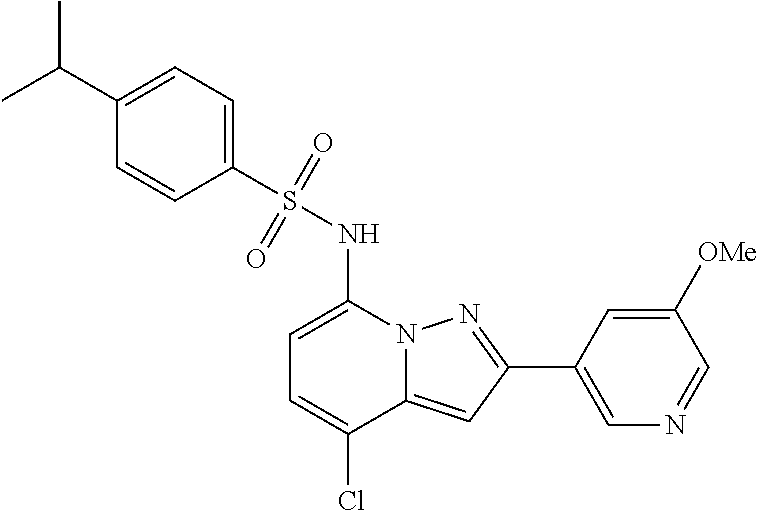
C1=C(NS(C2=CC=C(C(C)C)C=C2)(=O)=O)N2C(=CC(C3=CN=CC([OMe])=C3)=N2)C(Cl)=C1
